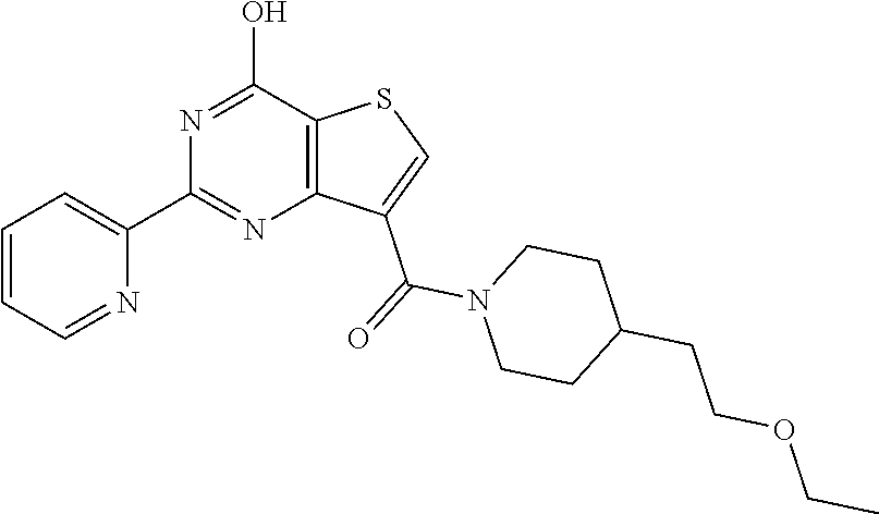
N1=C(O)C2=C(N=C1C1=CC=CC=N1)C(C(=O)N1CCC(CCOCC)CC1)=CS2
